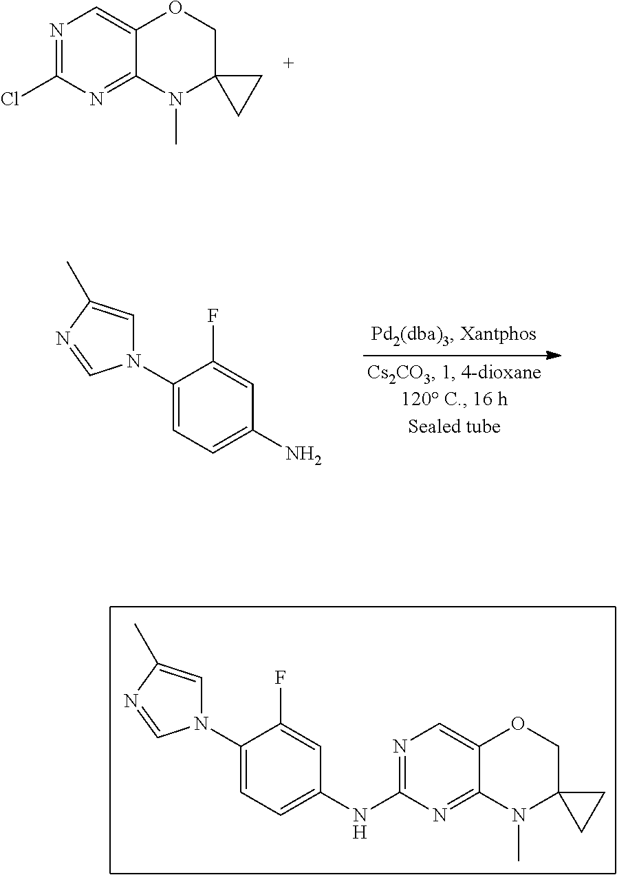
C1(N2C=C(C)N=C2)=CC=C(N)C=C1F.C1(N2C=C(C)N=C2)=CC=C(NC2=NC=C3C(=N2)N(C)C2(CO3)CC2)C=C1F.N1=C(Cl)N=C2C(=C1)OCC1(N2C)CC1
